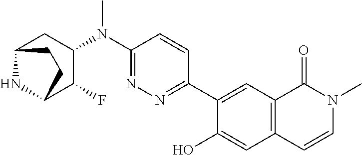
C1(N(C2=NN=C(C3=CC4=C(C=C3O)C=CN(C)C4=O)C=C2)C)CC2NC(C1F)CC2
